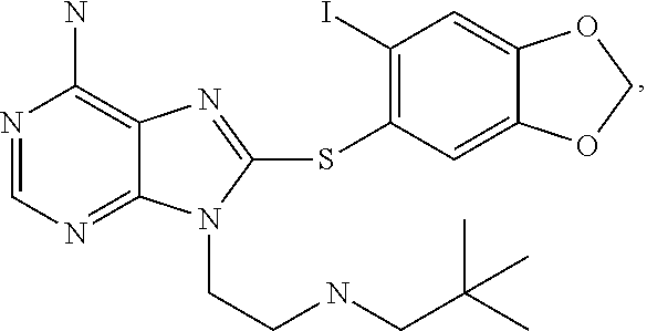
N1=CN=C2C(=C1N)N=C(SC1=C(I)C=C3C(=C1)OCO3)N2CCNCC(C)(C)C
